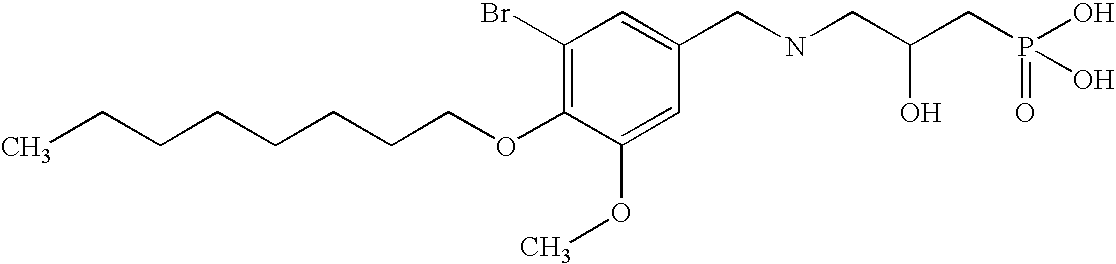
C(CCCCCOC1=C(Br)C=C(CNCC(CP(=O)(O)O)O)C=C1OC)CC
